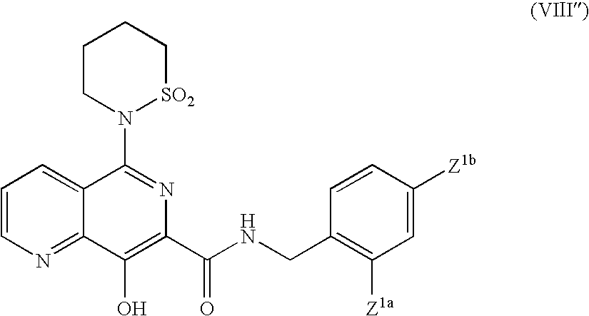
C1=CN=C2C(=C1)C(N1CCCC[SO2]1)=NC(C(NCC1=C([Z1a])C=C([Z1b])C=C1)=O)=C2O
